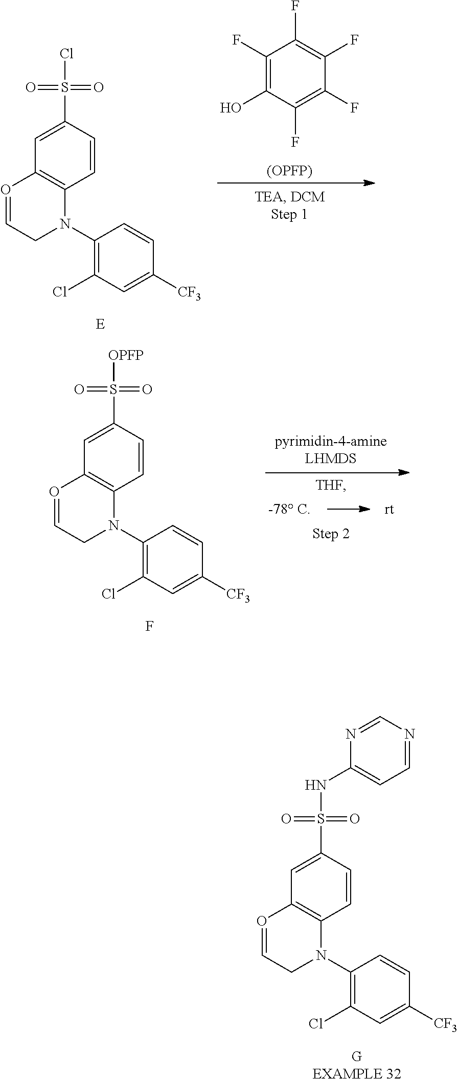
C1=CC(S(=O)(=O)Cl)=CC2=C1N(C1=C(Cl)C=C([CF3])C=C1)CC=O2.[E].C1(F)=C(O)C(F)=C(F)C(F)=C1F.[(OPFP)].C1=CC(S(=O)(=O)[OPFP])=CC2=C1N(C1=C(Cl)C=C([CF3])C=C1)CC=O2.F.C1=CC(S(=O)(=O)NC2=CC=NC=N2)=CC2=C1N(C1=C(Cl)C=C([CF3])C=C1)CC=O2.[GEXAMPLE 32]
